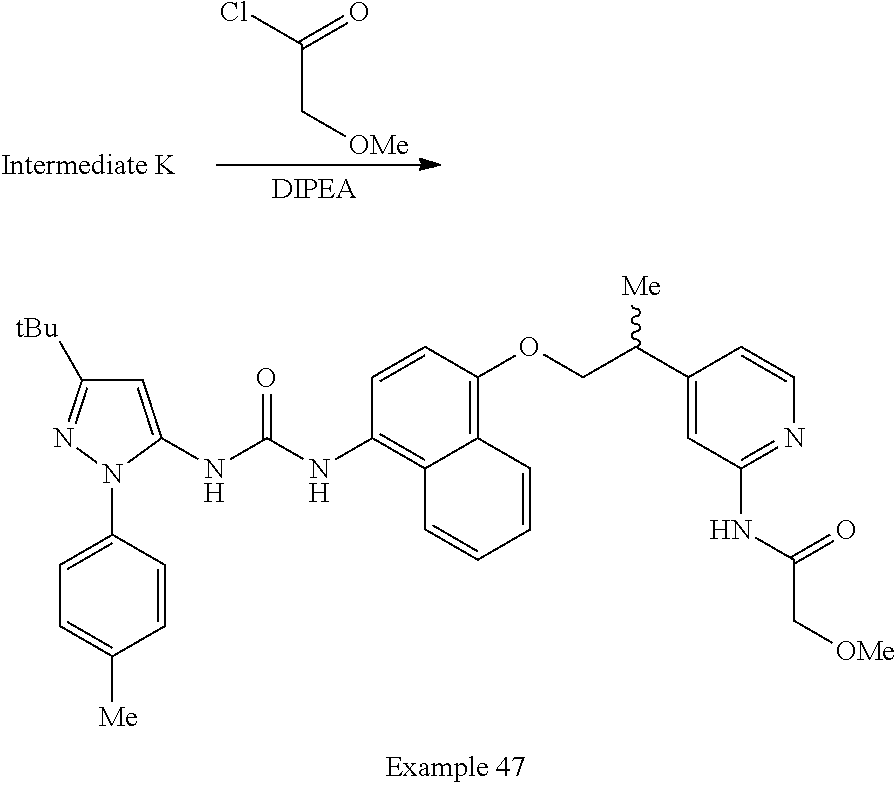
ClC(C[OMe])=O.C1=C(NC(NC2=C3C(=C(OCC(C4=CC(NC(C[OMe])=O)=NC=C4)[Me])C=C2)C=CC=C3)=O)N(C2=CC=C([Me])C=C2)N=C1[tBu]
